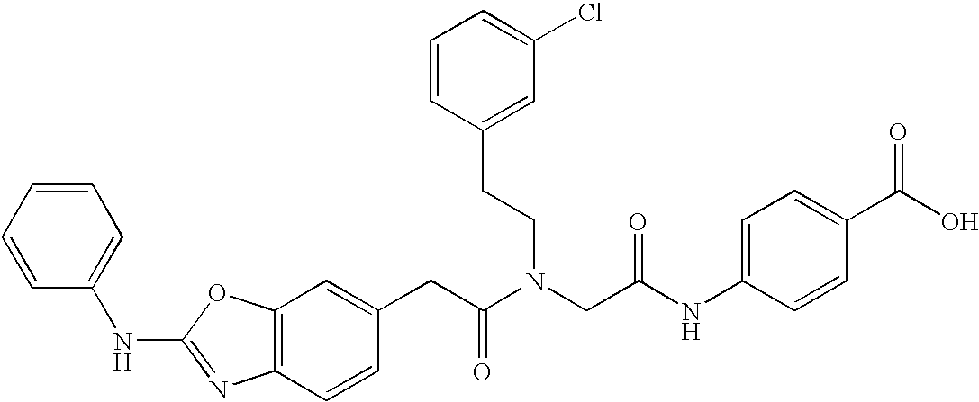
C1=C(CC(N(CC(NC2=CC=C(C(O)=O)C=C2)=O)CCC2=CC(Cl)=CC=C2)=O)C=CC2=C1OC(NC1=CC=CC=C1)=N2
